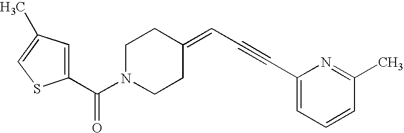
C1(C(N2CCC(=CC#CC3=CC=CC(C)=N3)CC2)=O)=CC(C)=CS1
